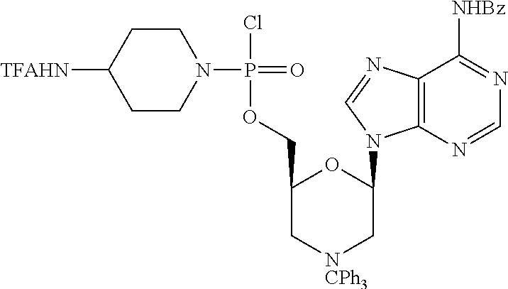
C1CC([TFAHN])CCN1P(=O)(Cl)OCC1C[NCPh3]CC(N2C3=C(C([NHBz])=NC=N3)N=C2)O1
